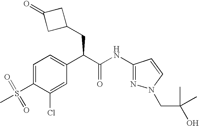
C1=C(S(=O)(C)=O)C(Cl)=CC(C(C(NC2=NN(CC(O)(C)C)C=C2)=O)CC2CC(=O)C2)=C1
